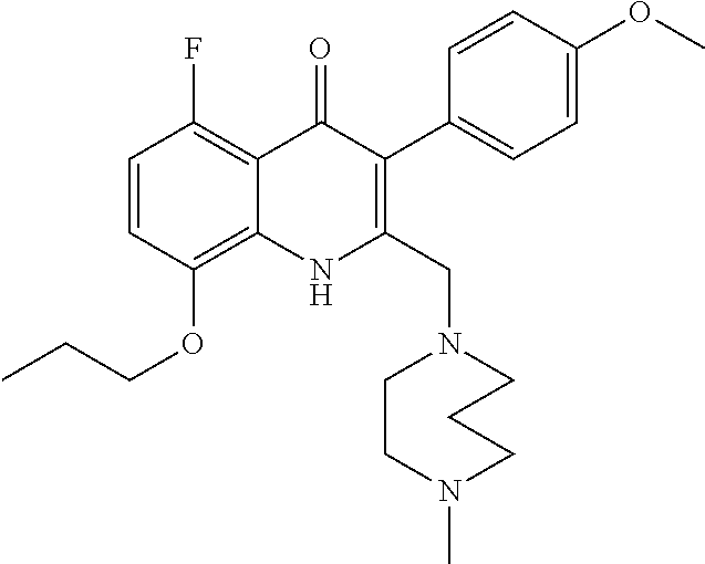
C1=CC(OCCC)=C2C(=C1F)C(=O)C(C1=CC=C(OC)C=C1)=C(CN1CCN(C)CCC1)N2
